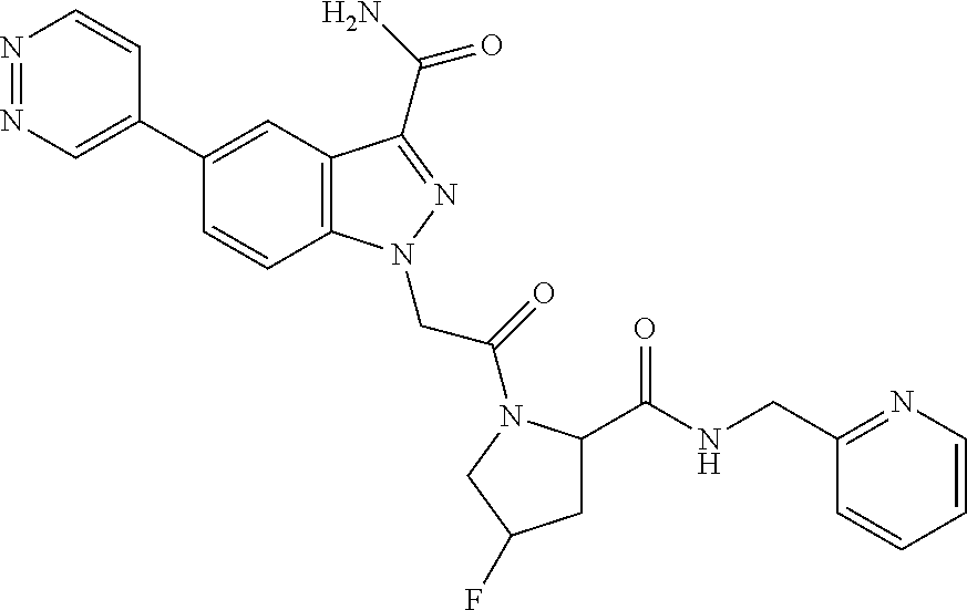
N1=NC=C(C2=CC3=C(C=C2)N(CC(=O)N2C(C(NCC4=NC=CC=C4)=O)CC(F)C2)N=C3C(N)=O)C=C1
